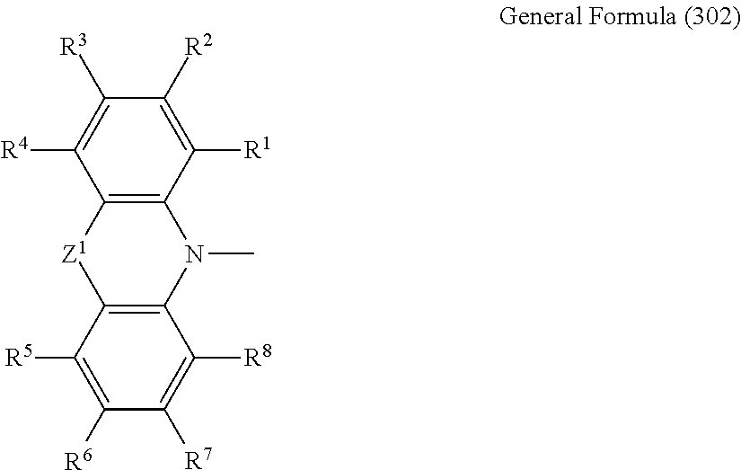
C12=C(C([R1])=C([R2])C([R3])=C1[R4])N(C)C1=C([Z1]2)C([R5])=C([R6])C([R7])=C1[R8]
